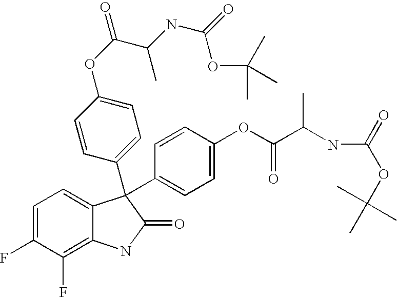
C1=C(F)C(F)=C2C(=C1)C(C1=CC=C(OC(=O)C(NC(=O)OC(C)(C)C)C)C=C1)(C1=CC=C(OC(C(NC(OC(C)(C)C)=O)C)=O)C=C1)C(=O)N2
